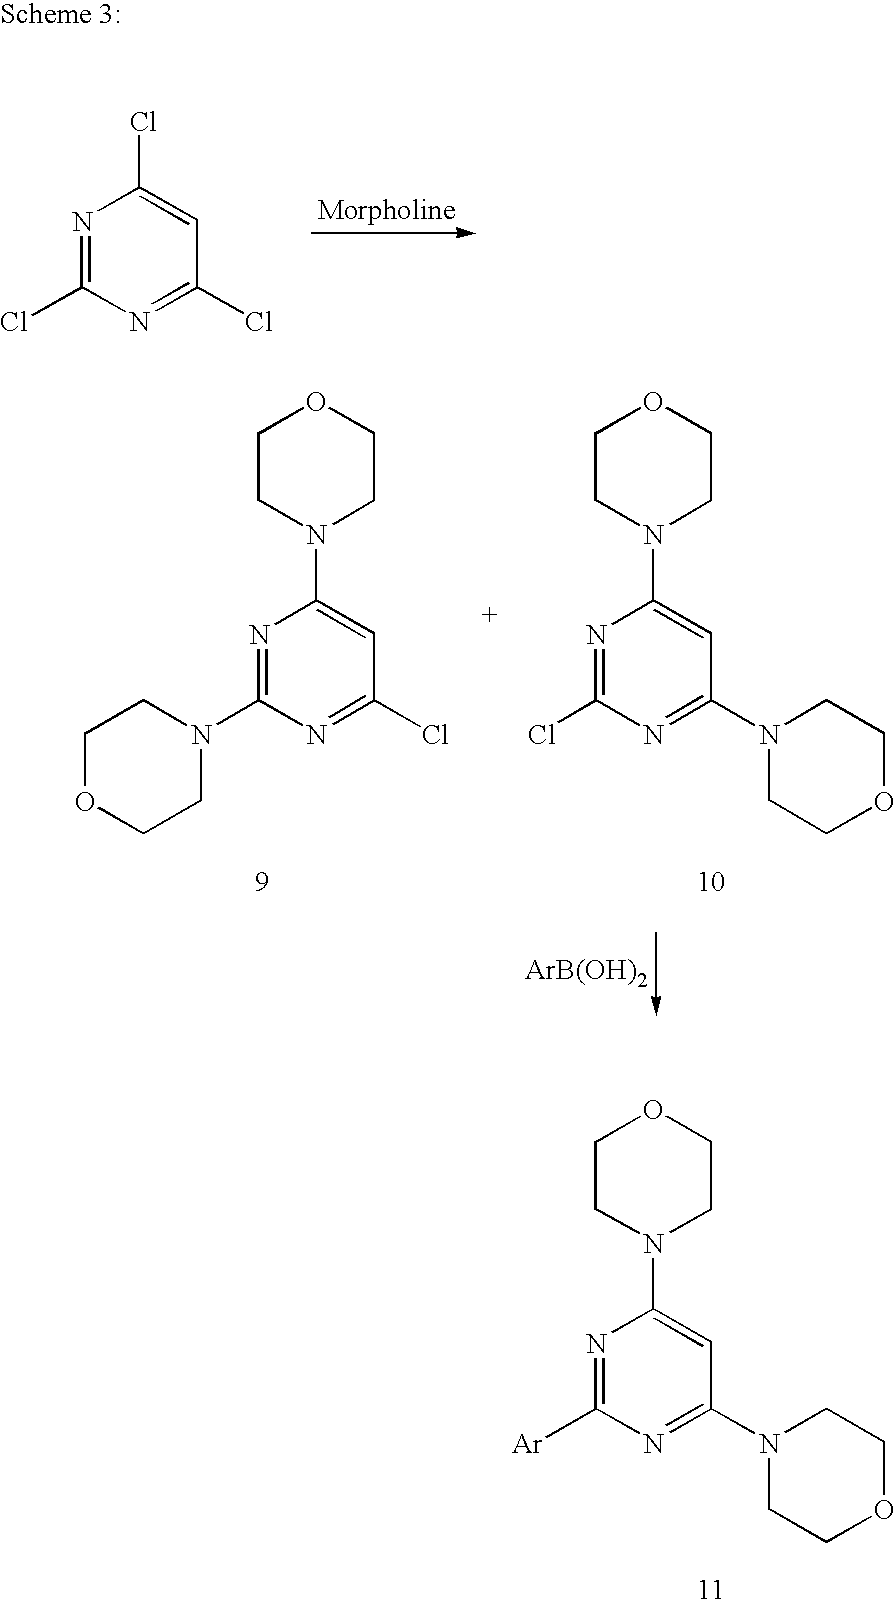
N1=C(Cl)N=C(Cl)C=C1Cl.N1=C(N2CCOCC2)N=C(Cl)C=C1N1CCOCC1.N1=C(Cl)N=C(N2CCOCC2)C=C1N1CCOCC1.[ArB(OH)2].N1=C([Ar])N=C(N2CCOCC2)C=C1N1CCOCC1
